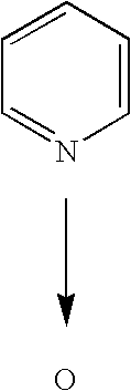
C1=CC=CN=C1.O
